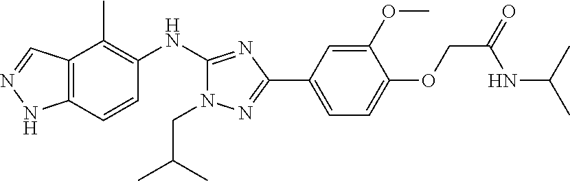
C12=C(C=CC(NC3=NC(C4=CC=C(OCC(NC(C)C)=O)C(OC)=C4)=NN3CC(C)C)=C1C)NN=C2
